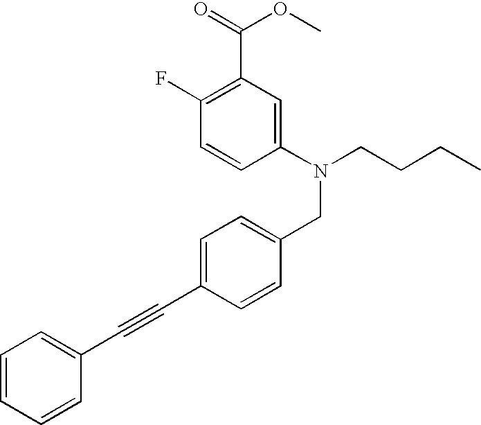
C1=CC(N(CCCC)CC2=CC=C(C#CC3=CC=CC=C3)C=C2)=CC(C(OC)=O)=C1F
